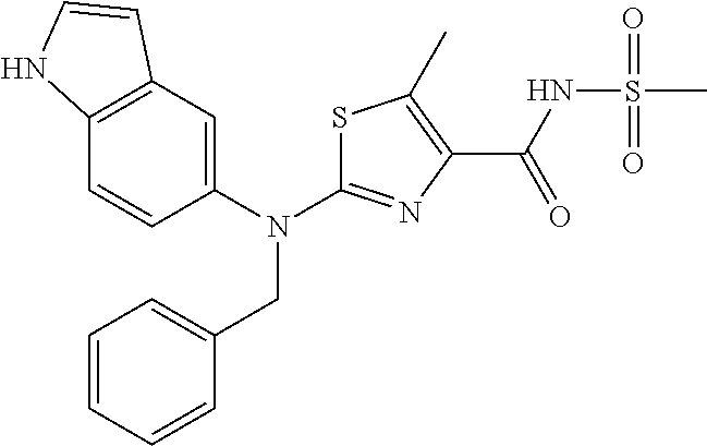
S1C(N(C2=CC3=C(C=C2)NC=C3)CC2=CC=CC=C2)=NC(C(NS(C)(=O)=O)=O)=C1C
